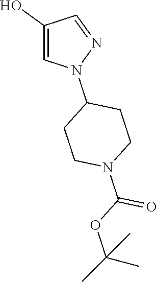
C1(O)=CN(C2CCN(C(OC(C)(C)C)=O)CC2)N=C1
